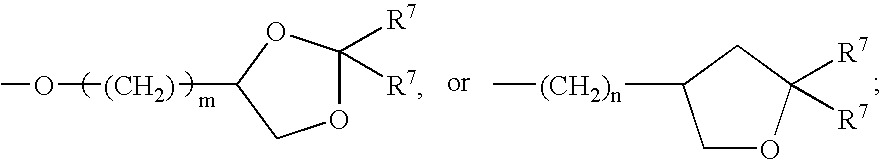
O1C([R7])([R7])OC([(CH2)]OC)C1.[(CH2)n](C)C1COC([R7])([R7])C1
